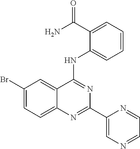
C1(Br)=CC=C2C(=C1)C(NC1=CC=CC=C1C(N)=O)=NC(C1=CN=CC=N1)=N2
